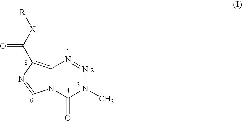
C12=C(C([X][R])=O)N=CN1C(=O)N(C)N=N2
